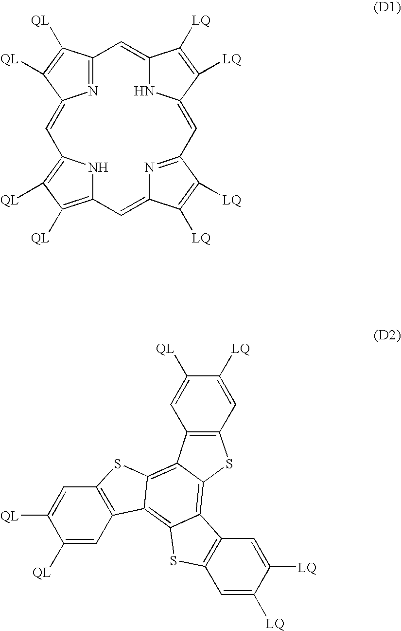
N1C2=CC3=NC(=CC4=C([QL])C([QL])=C(N4)C=C4N=C(C([QL])=C4[QL])C=C1C([LQ])=C2[LQ])C([LQ])=C3[LQ].C12=C(C=C([QL])C([QL])=C1)C1=C3C(=C4C(=C1S2)C1=C(S4)C=C([LQ])C([QL])=C1)C1=C(S3)C=C([LQ])C([LQ])=C1
